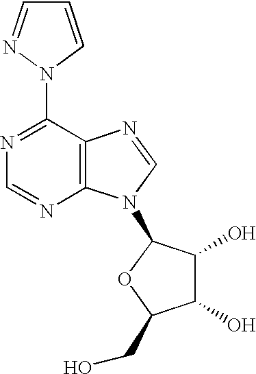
C12=C(N=CN1C1C(O)C(O)C(CO)O1)C(N1N=CC=C1)=NC=N2
